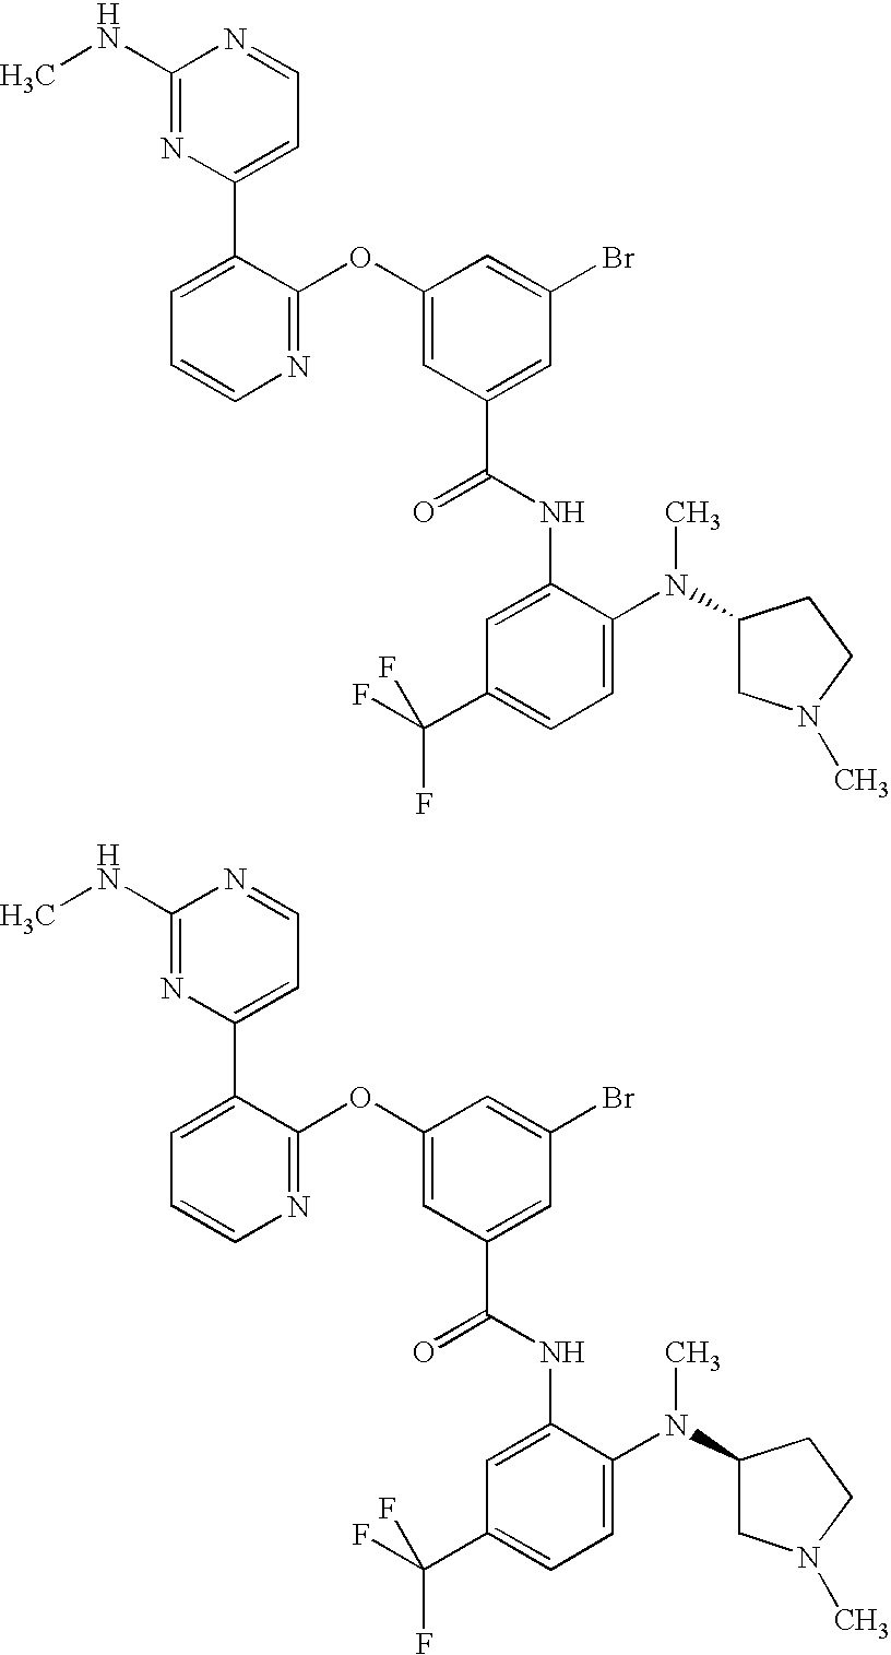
N1=C(OC2=CC(C(NC3=CC(C(F)(F)F)=CC=C3N(C3CN(C)CC3)C)=O)=CC(Br)=C2)C(C2=CC=NC(NC)=N2)=CC=C1.N1=C(OC2=CC(C(NC3=CC(C(F)(F)F)=CC=C3N(C3CN(C)CC3)C)=O)=CC(Br)=C2)C(C2=CC=NC(NC)=N2)=CC=C1
